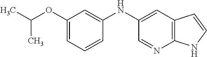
C1(NC2=CC(OC(C)C)=CC=C2)=CC2=C(N=C1)NC=C2
